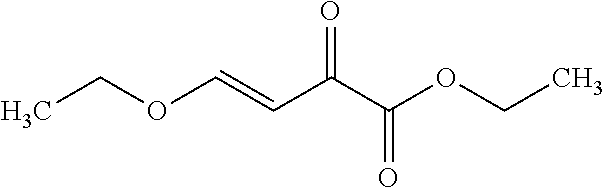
CCOC=CC(C(OCC)=O)=O
